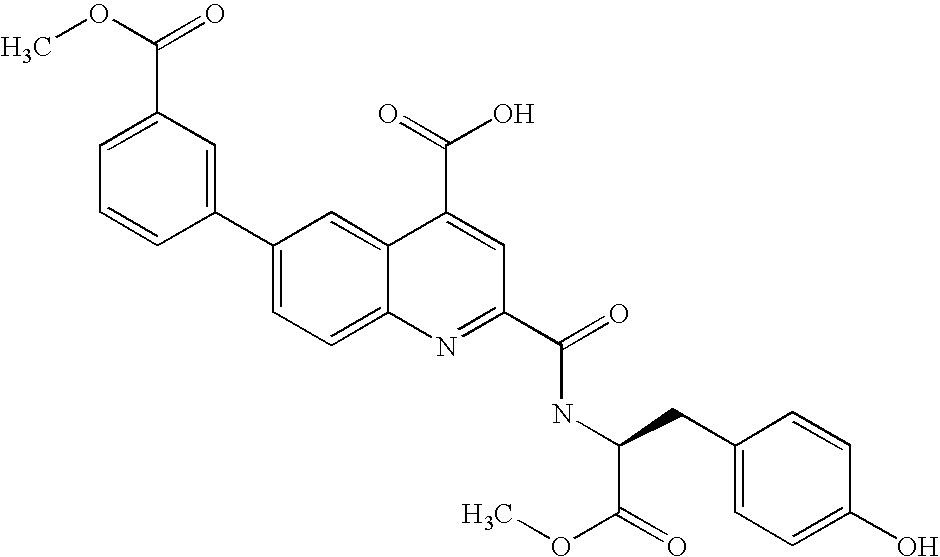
C1(C(OC)=O)=CC=CC(C2=CC=C3C(=C2)C(C(=O)O)=CC(C(=O)NC(CC2=CC=C(O)C=C2)C(=O)OC)=N3)=C1
